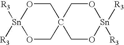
[Sn]1([R3])([R3])OCC2(CO1)CO[Sn]([R3])([R3])OC2
